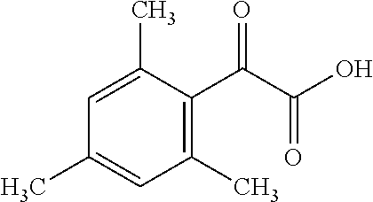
C1=C(C)C(C(C(O)=O)=O)=C(C)C=C1C
